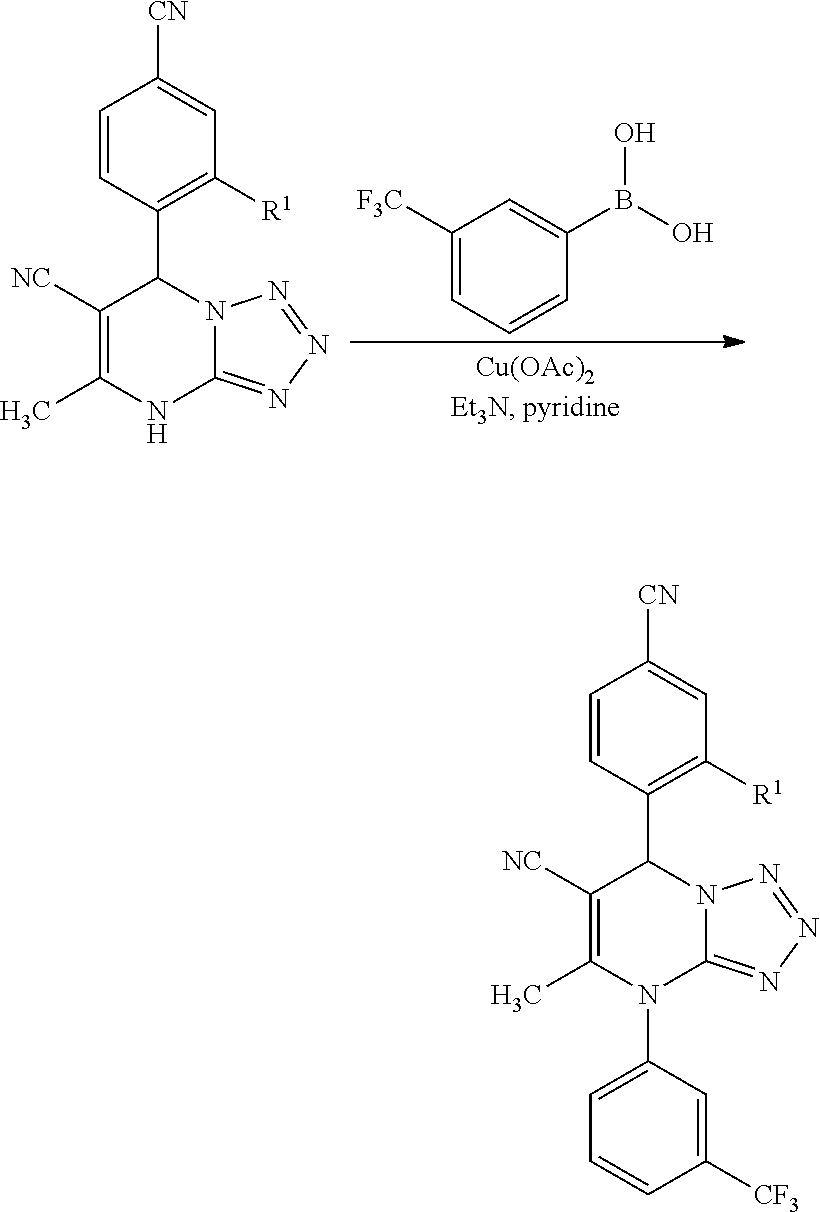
C1([F3C])=CC=CC(B(O)O)=C1.C1([NC])=C(C)NC2=NN=NN2C1C1=C([R1])C=C([CN])C=C1.C1([NC])=C(C)N(C2=CC=CC([CF3])=C2)C2=NN=NN2C1C1=C([R1])C=C([CN])C=C1
